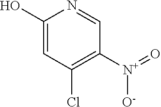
C1(O)=CC(Cl)=C([N+](=O)[O-])C=N1
